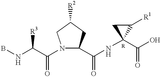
BNC(C(N1C(C(NC2(C(O)=O)C([R1])C2)=O)CC([R2])C1)=O)[R3]
